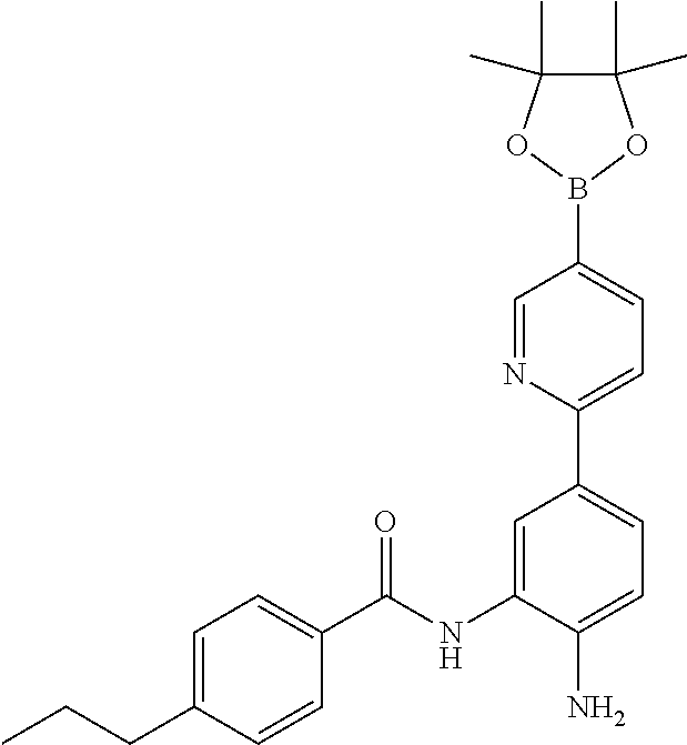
C1=C(CCC)C=CC(C(NC2=CC(C3=CC=C(B4OC(C)(C)C(C)(C)O4)C=N3)=CC=C2N)=O)=C1
